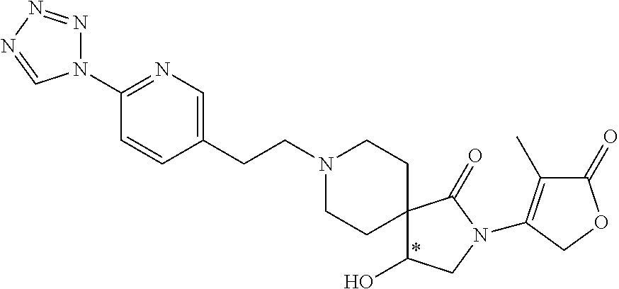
N1(C2=NC=C(CCN3CCC4(CC3)C(O)CN(C3=C(C)C(=O)OC3)C4=O)C=C2)N=NN=C1
